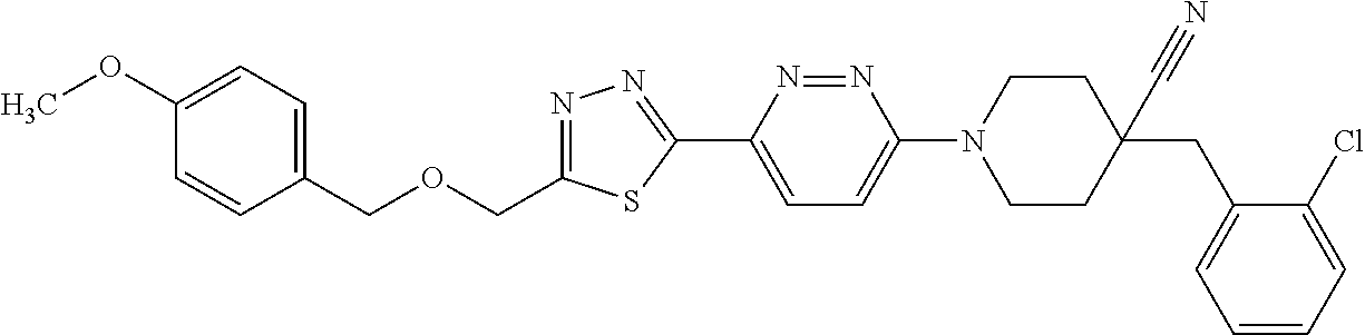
C1(COCC2=NN=C(C3=CC=C(N4CCC(C#N)(CC5=CC=CC=C5Cl)CC4)N=N3)S2)=CC=C(OC)C=C1
